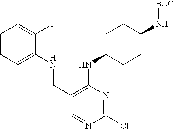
C1(CNC2=C(C)C=CC=C2F)=C(NC2CCC(N[BOC])CC2)N=C(Cl)N=C1
